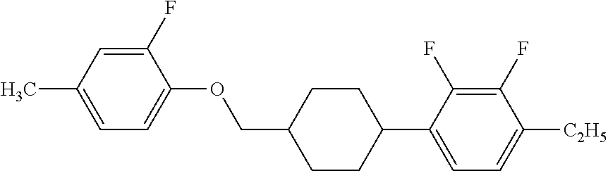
C1(F)=CC(C)=CC=C1OCC1CCC(C2=CC=C([C2H5])C(F)=C2F)CC1
